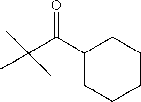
C1(C(C(C)(C)C)=O)CCCCC1
